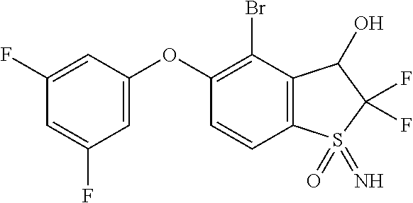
C1(F)=CC(OC2=C(Br)C3=C(C=C2)S(=O)(=N)C(F)(F)C3O)=CC(F)=C1
